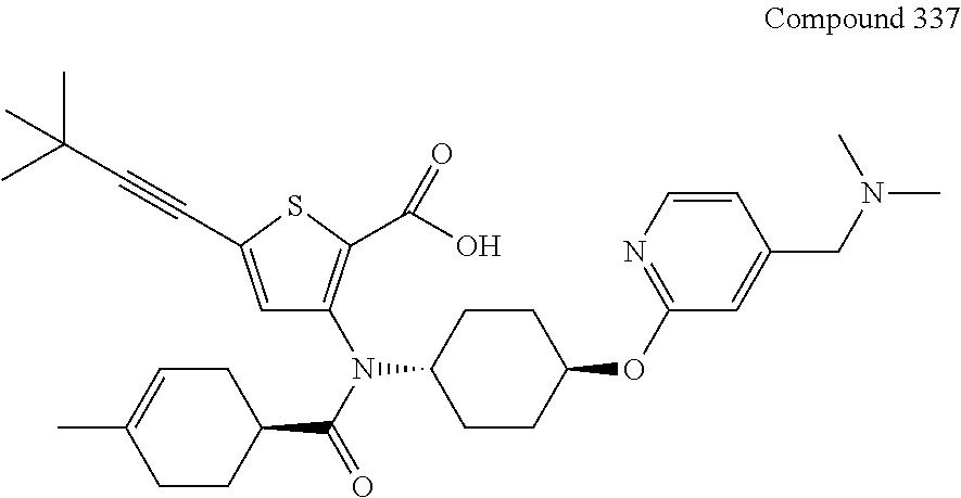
C1=C(C#CC(C)(C)C)SC(C(O)=O)=C1N(C(=O)C1CC=C(C)CC1)C1CCC(OC2=NC=CC(CN(C)C)=C2)CC1
